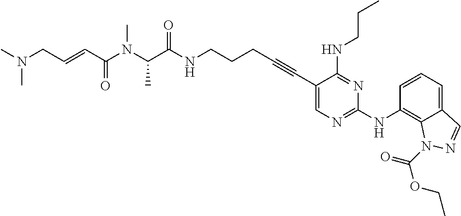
C(N(C(C(NCCCC#CC1=CN=C(NC2=C3C(=CC=C2)C=NN3C(=O)OCC)N=C1NCCC)=O)C)C)(C=CCN(C)C)=O
